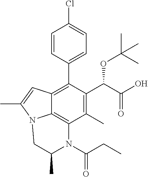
C1=CC(C2=C3C4=C(C(C)=C2C(C(=O)O)OC(C)(C)C)N(C(=O)CC)C(C)CN4C(C)=C3)=CC=C1Cl
